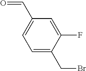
C1=C(C=O)C=C(F)C(CBr)=C1
